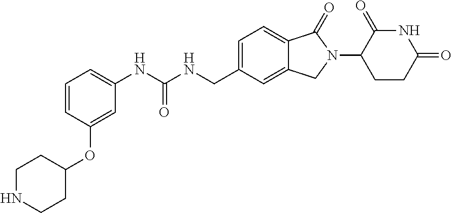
C1NCCC(OC2=CC(NC(NCC3=CC=C4C(=C3)CN(C3CCC(=O)NC3=O)C4=O)=O)=CC=C2)C1
